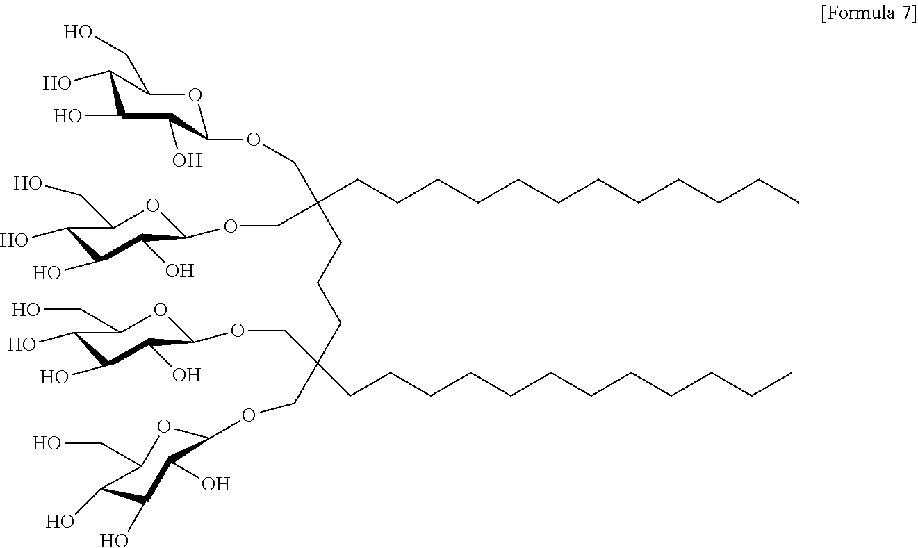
C1(O)C(O)C(O)C(OCC(CCCCCCCCCCCC)(CCCC(CCCCCCCCCCCC)(COC2C(O)C(O)C(O)C(CO)O2)COC2C(O)C(O)C(O)C(CO)O2)COC2C(O)C(O)C(O)C(CO)O2)OC1CO
